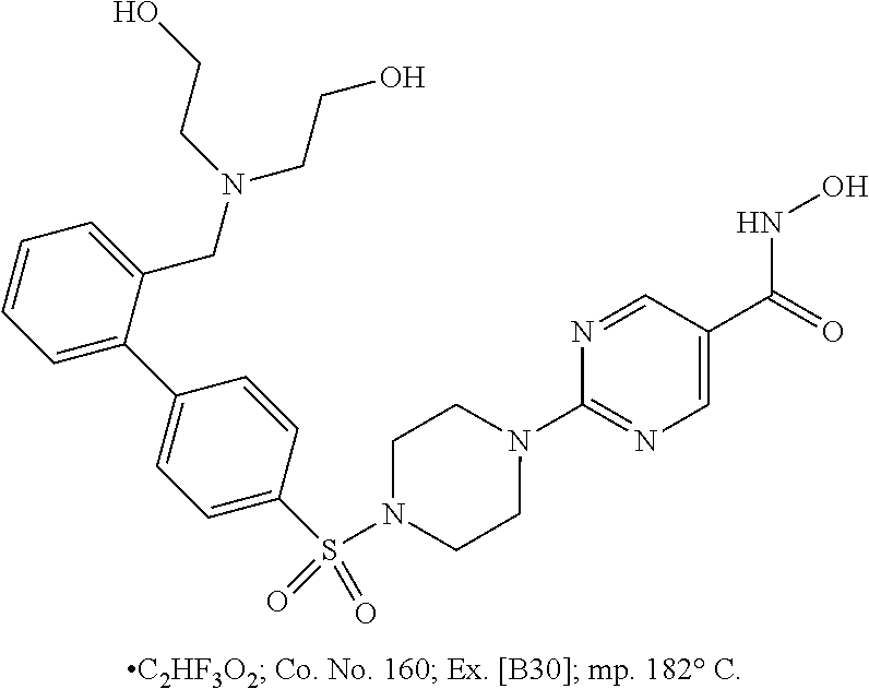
S(=O)(=O)(C1=CC=C(C2=CC=CC=C2CN(CCO)CCO)C=C1)N1CCN(C2=NC=C(C(NO)=O)C=N2)CC1
